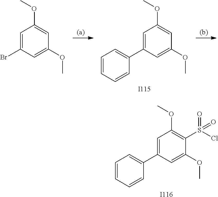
C1=C(C2=CC=CC=C2)C=C(OC)C(S(Cl)(=O)=O)=C1OC.[I116].C1=C(C2=CC=CC=C2)C=C(OC)C=C1OC.[I115].C1=C(Br)C=C(OC)C=C1OC
